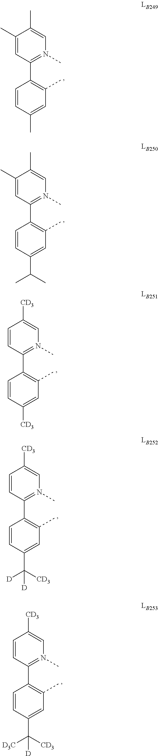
C1(C2=C(C)C=C(C)C=C2)=N(C)C=C(C)C(C)=C1.C1(C2=C(C)C=C(C(C)C)C=C2)=N(C)C=C(C)C(C)=C1.C1(C2=C(C)C=C([CD3])C=C2)=N(C)C=C([CD3])C=C1.C1(C2=C(C)C=C(C([D])([CD3])[D])C=C2)=N(C)C=C([CD3])C=C1.C1(C2=C(C)C=C(C([D3C])([CD3])[D])C=C2)=N(C)C=C([CD3])C=C1
